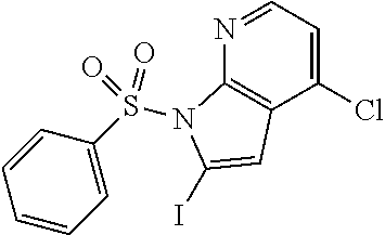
C1(Cl)=CC=NC2=C1C=C(I)N2S(=O)(C1=CC=CC=C1)=O
